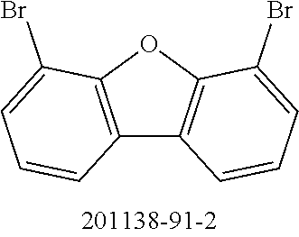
C12=C(OC3=C1C=CC=C3Br)C(Br)=CC=C2
